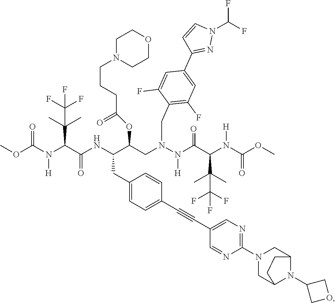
O(C(N(C(C(NC(C(CN(N(C(C(N(C(OC)=O)[H])C(C)(C)C(F)(F)F)=O)[H])CC1=C(F)C=C(C2=NN(C(F)F)C=C2)C=C1F)OC(CCCN1CCOCC1)=O)CC1=CC=C(C#CC2=CN=C(N3CC4N(C5COC5)C(C3)CC4)N=C2)C=C1)=O)C(C)(C)C(F)(F)F)[H])=O)C
